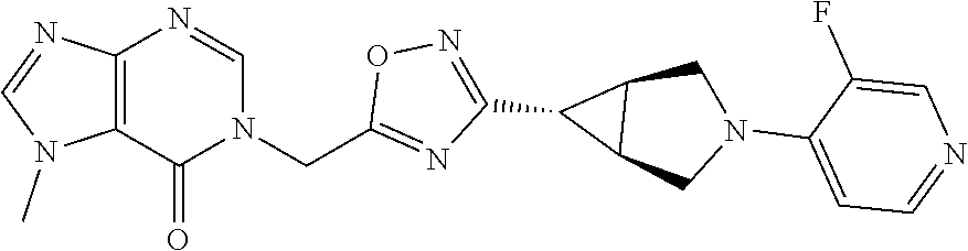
C12=C(C(=O)N(CC3=NC(C4C5C4CN(C4=CC=NC=C4F)C5)=NO3)C=N1)N(C)C=N2
